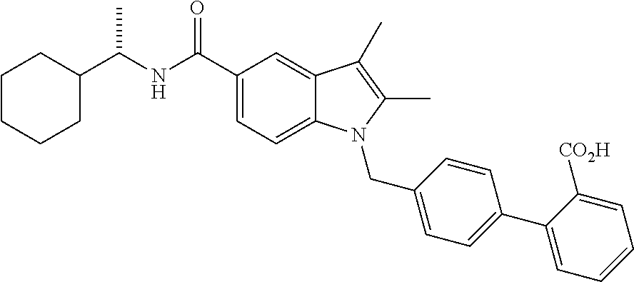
C1CC(C(NC(C2=CC=C3C(=C2)C(C)=C(C)N3CC2=CC=C(C3=CC=CC=C3[CO2H])C=C2)=O)C)CCC1
